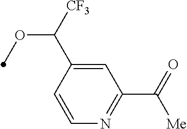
C1=CC(C([CF3])OC)=CC(C([Me])=O)=N1
